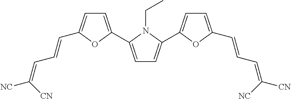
C1=C(C2=CC=C(C=CC=C([CN])[NC])O2)N(CC)C(C2=CC=C(C=CC=C([CN])[NC])O2)=C1
